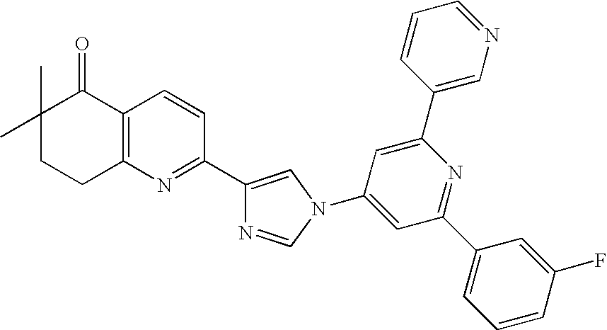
C1(C)(C)CCC2=C(C1=O)C=CC(C1=CN(C3=CC(C4=CC=CC(F)=C4)=NC(C4=CN=CC=C4)=C3)C=N1)=N2
